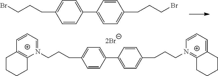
C(CCC1=CC=C(C2=CC=C(CCC[N+]3=C4C(=CC=C3)CCCC4)C=C2)C=C1)N1=CC=CC2=C1CCCC2.C(CCC1=CC=C(C2=CC=C(CCCBr)C=C2)C=C1)Br
